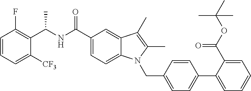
C1=CC=C([CF3])C(C(NC(C2=CC=C3C(=C2)C(C)=C(C)N3CC2=CC=C(C3=CC=CC=C3C(OC(C)(C)C)=O)C=C2)=O)C)=C1F
